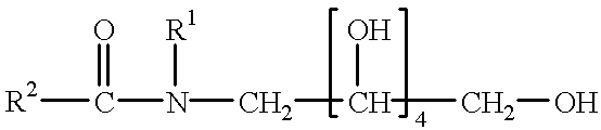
[R2]C(=O)N(CC(O)CO)[R1]
